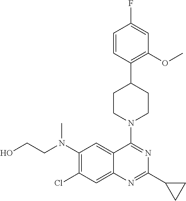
C1(N(CCO)C)=C(Cl)C=C2C(=C1)C(N1CCC(C3=C(OC)C=C(F)C=C3)CC1)=NC(C1CC1)=N2
